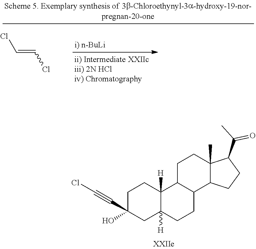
C1C2([H])C([H])(CCC1(O)C#CCl)C1CCC3(C)C(C(=O)C)CCC3C1CC2.C(=CCl)Cl
